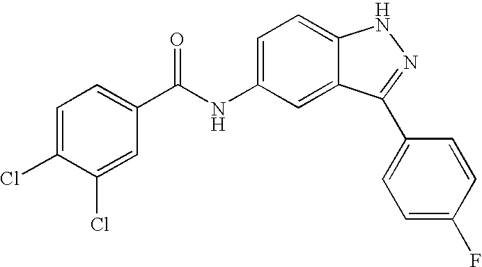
N(C1=CC=C2C(=C1)C(C1=CC=C(F)C=C1)=NN2)C(=O)C1=CC=C(Cl)C(Cl)=C1
